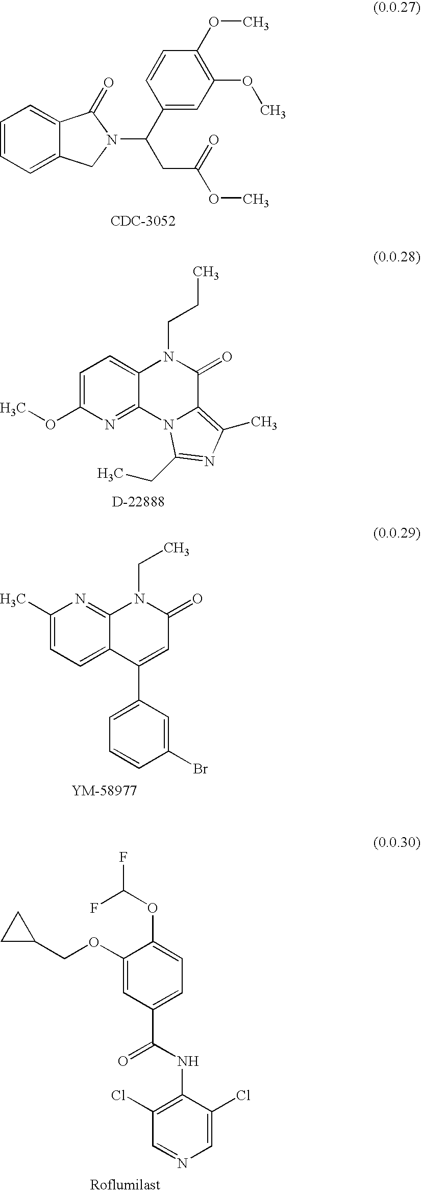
C1=CC=C2C(=C1)C(=O)N(C(C1=CC(OC)=C(OC)C=C1)CC(OC)=O)C2.C1=C(OC)N=C2C(=C1)N(CCC)C(=O)C1=C(C)N=C(CC)N21.C1(C)=CC=C2C(=N1)N(CC)C(=O)C=C2C1=CC=CC(Br)=C1.C1(OCC2CC2)=CC(C(NC2=C(Cl)C=NC=C2Cl)=O)=CC=C1OC(F)F
